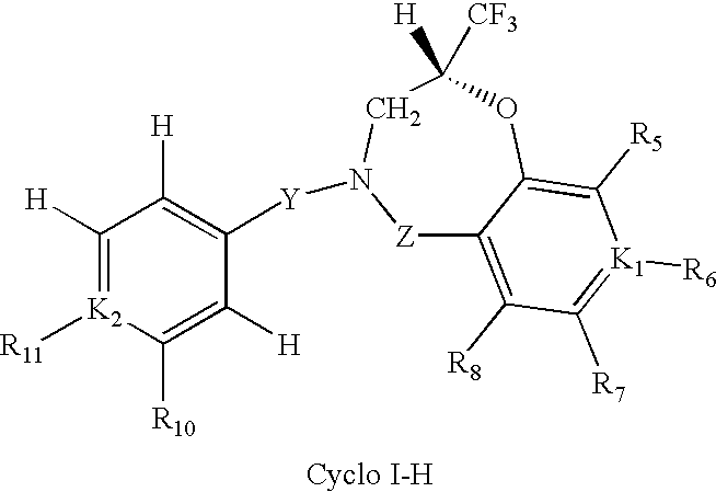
[Z]1C2=C([R8])C([R7])=[K1]([R6])C([R5])=C2OC([CF3])([H])CN1[Y]C1=C([H])C([H])=[K2]([R11])C([R10])=C1[H]
